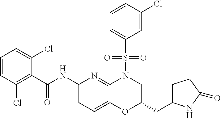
C1(C(NC2=CC=C3C(=N2)N(S(C2=CC=CC(Cl)=C2)(=O)=O)CC(CC2CCC(=O)N2)O3)=O)=C(Cl)C=CC=C1Cl
